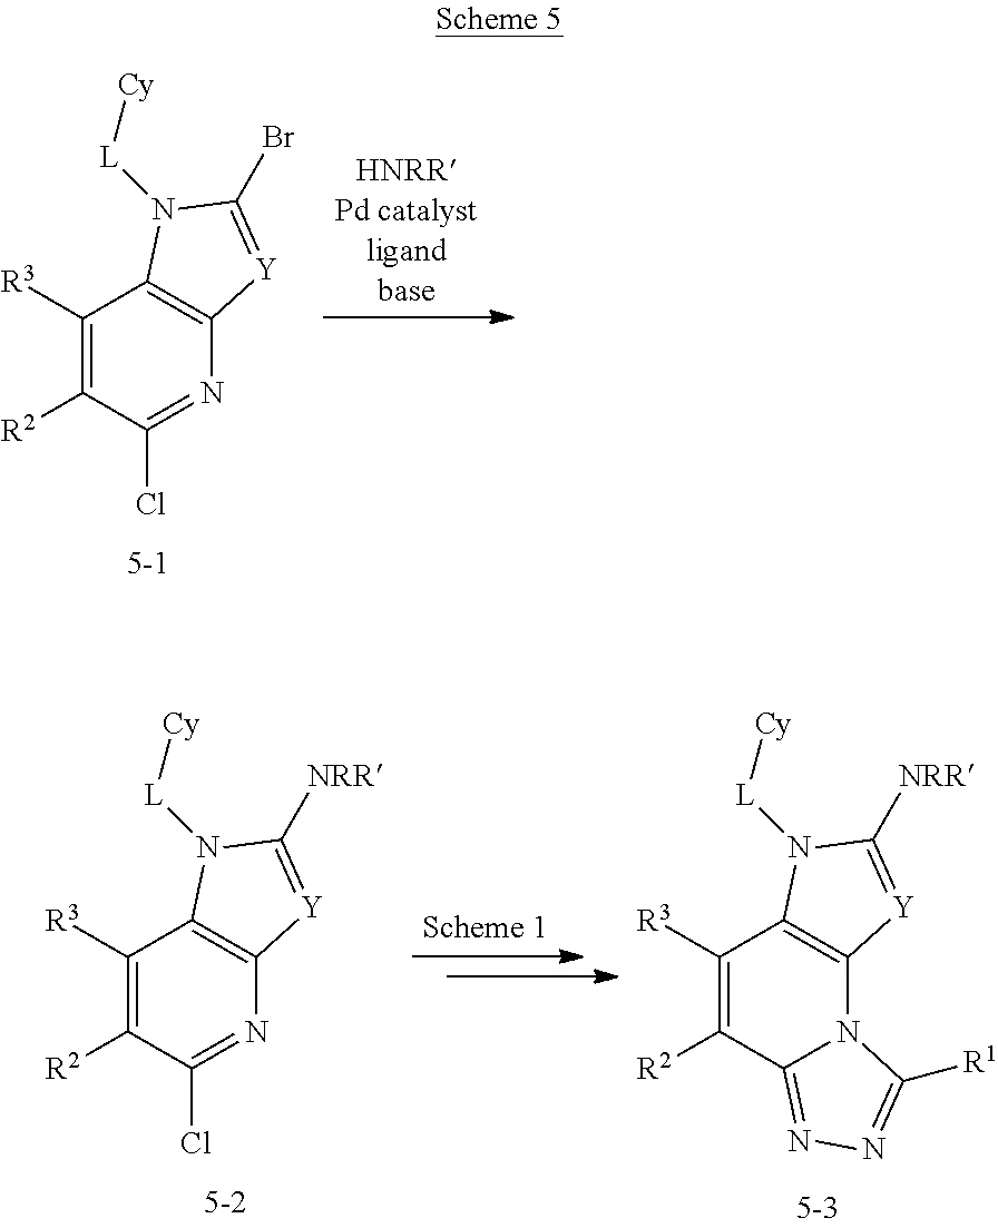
C1([R3])=C([R2])C(Cl)=NC2=C1N([L][Cy])C(Br)=[Y]2.C1([R3])=C([R2])C(Cl)=NC2=C1N([L][Cy])C([NRR])=[Y]2.C1([R3])=C([R2])C2=NN=C([R1])N2C2=C1N([L][Cy])C([NRR])=[Y]2
